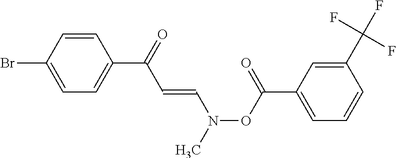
C1=C(Br)C=CC(C(=O)C=CN(OC(C2=CC=CC(C(F)(F)F)=C2)=O)C)=C1
